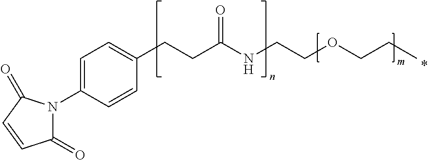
C1=C(N2C(=O)C=CC2=O)C=CC(CCC(NCCOCCC)=O)=C1
